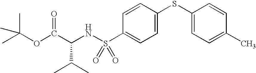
C(NS(C1=CC=C(SC2=CC=C(C)C=C2)C=C1)(=O)=O)(C(OC(C)(C)C)=O)C(C)C
